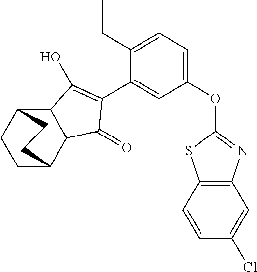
C12C(C3CCC1CC3)C(=O)C(C1=CC(OC3=NC4=C(S3)C=CC(Cl)=C4)=CC=C1CC)=C2O
